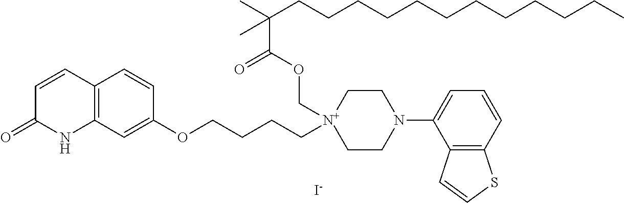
C12=C(C=C(OCCCC[N+]3(COC(C(C)(CCCCCCCCCCCC)C)=O)CCN(C4=CC=CC5=C4C=CS5)CC3)C=C1)NC(=O)C=C2.[I-]
